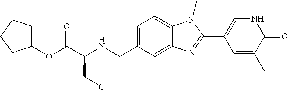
O(C(C(NCC1=CC=C2C(=C1)N=C(C1=CNC(=O)C(C)=C1)N2C)COC)=O)C1CCCC1
